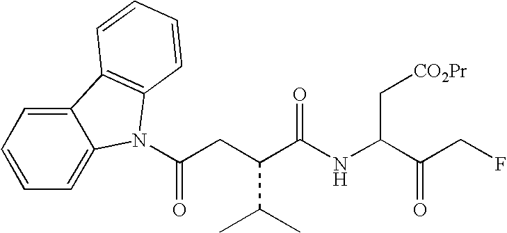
C12=CC=CC=C1N(C(=O)CC(C(C)C)C(NC(C[CO2Pr])C(CF)=O)=O)C1=C2C=CC=C1
